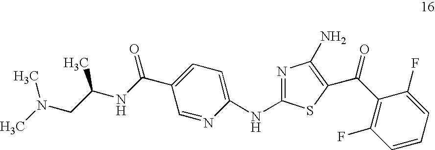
C(=O)(C1=C(F)C=CC=C1F)C1=C(N)N=C(NC2=CC=C(C(NC(CN(C)C)C)=O)C=N2)S1
